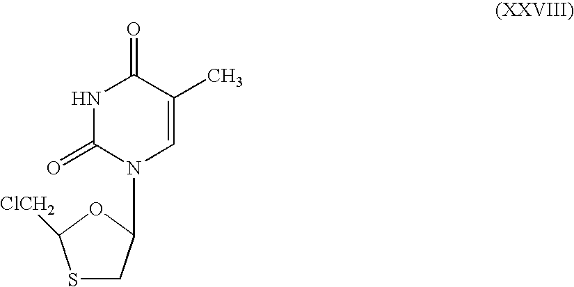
S1CC(N2C=C(C)C(=O)NC2=O)OC1[ClCH2]
